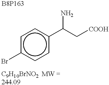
c1c(Br)ccc(C(C[COOH])N)c1
